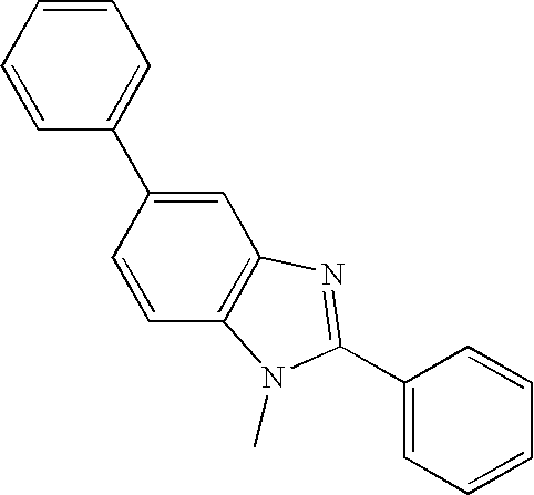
C1=C(C2=CC=CC=C2)C=CC2=C1N=C(C1=CC=CC=C1)N2C
